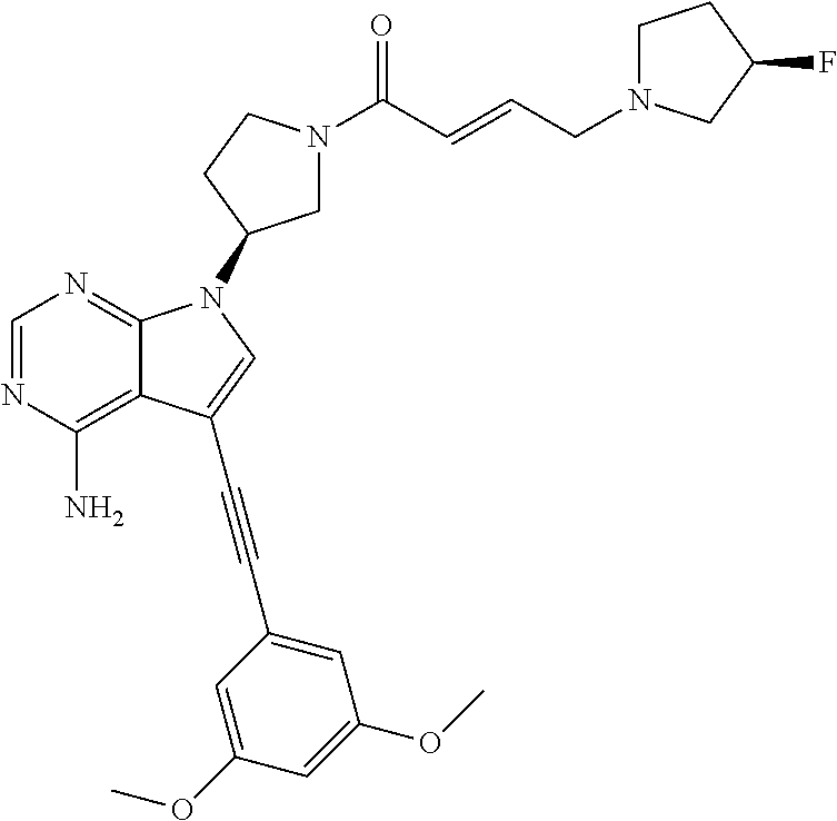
C1=NC(N)=C2C(=N1)N(C1CN(C(C=CCN3CCC(F)C3)=O)CC1)C=C2C#CC1=CC(OC)=CC(OC)=C1
